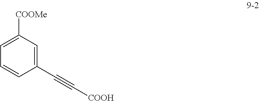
C1(C#C[COOH])=CC([COOMe])=CC=C1
